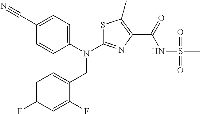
C1(C#N)=CC=C(N(CC2=CC=C(F)C=C2F)C2=NC(C(NS(C)(=O)=O)=O)=C(C)S2)C=C1
